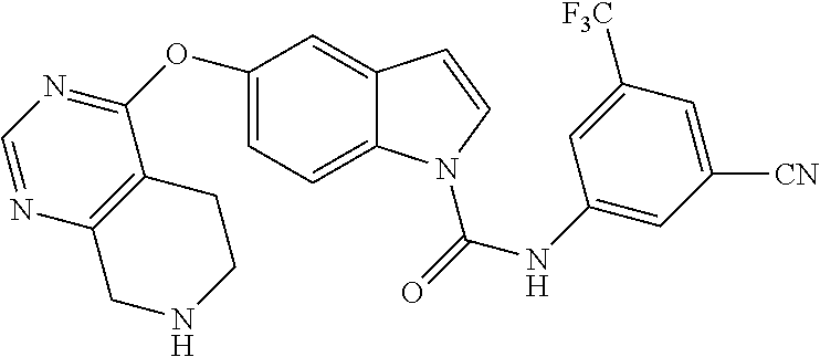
C1=NC2=C(C(OC3=CC=C4C(=C3)C=CN4C(=O)NC3=CC([CN])=CC([F3C])=C3)=N1)CCNC2
